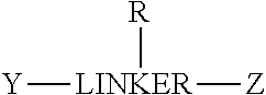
[Y][LINKER]([Z])[R]
